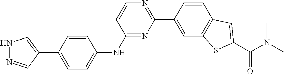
C1(C2=CC3=C(C=C2)C=C(C(N(C)C)=O)S3)=NC=CC(NC2=CC=C(C3=CNN=C3)C=C2)=N1
